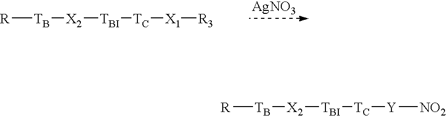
[R][TB][X2][TBI][TC][X1][R3].[AgNO3].[R][TB][X2][TBI][TC][Y][NO2]
